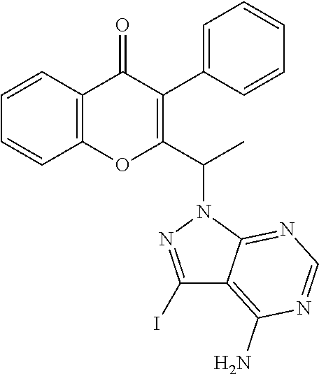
C1=CC2=C(C=C1)C(=O)C(C1=CC=CC=C1)=C(C(N1C3=NC=NC(N)=C3C(I)=N1)C)O2
